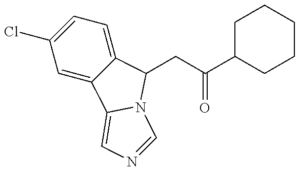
C1=C2C(=CC=C1Cl)C(CC(=O)C1CCCCC1)N1C2=CN=C1
